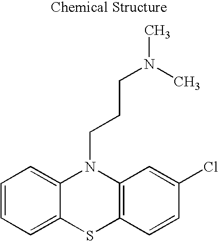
C1=CC=C2C(=C1)N(CCCN(C)C)C1=C(S2)C=CC(Cl)=C1
